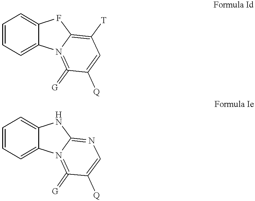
C1=CC=C2C(=C1)FC1=C([T])C=C([Q])C(=[G])=N21.C1=CC=C2C(=C1)NC1=NC=C([Q])C(=[G])=N21
